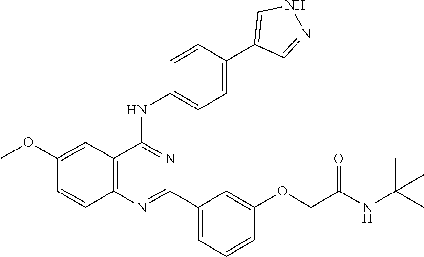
C12=C(N=C(C3=CC=CC(OCC(NC(C)(C)C)=O)=C3)N=C1NC1=CC=C(C3=CNN=C3)C=C1)C=CC(OC)=C2
